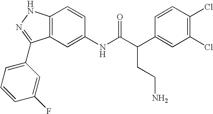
C12=C(C=C(NC(C(C3=CC(Cl)=C(Cl)C=C3)CCN)=O)C=C1)C(C1=CC=CC(F)=C1)=NN2
